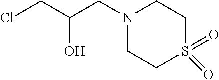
ClCC(CN1CCS(=O)(=O)CC1)O
